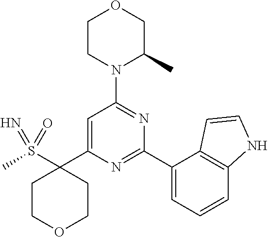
C1=C(C2(S(C)(=O)=N)CCOCC2)N=C(C2=CC=CC3=C2C=CN3)N=C1N1C(C)COCC1
